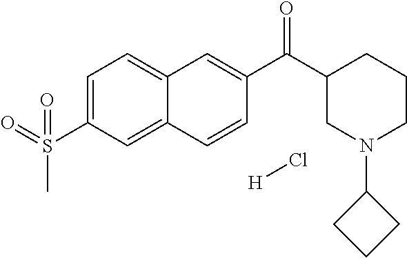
C1=C(S(=O)(=O)C)C=C2C(=C1)C=C(C(C1CN(C3CCC3)CCC1)=O)C=C2.[H]Cl
